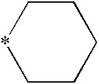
C1C*CCC1
